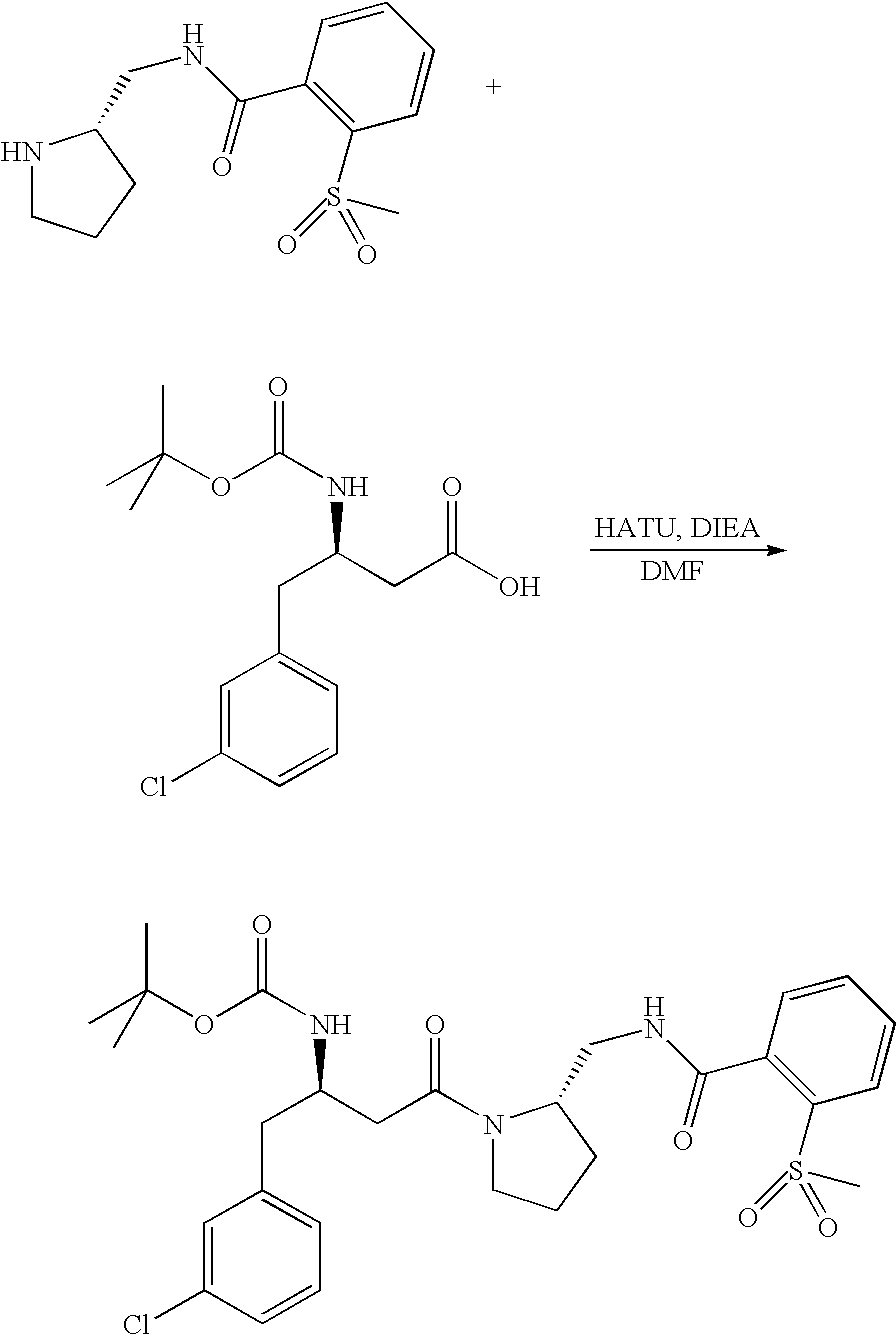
N1CCCC1CNC(C1=C(S(C)(=O)=O)C=CC=C1)=O.C1=C(Cl)C=CC=C1CC(CC(O)=O)NC(OC(C)(C)C)=O.C1=C(Cl)C=CC=C1CC(CC(=O)N1CCCC1CNC(C1=C(S(C)(=O)=O)C=CC=C1)=O)NC(OC(C)(C)C)=O
